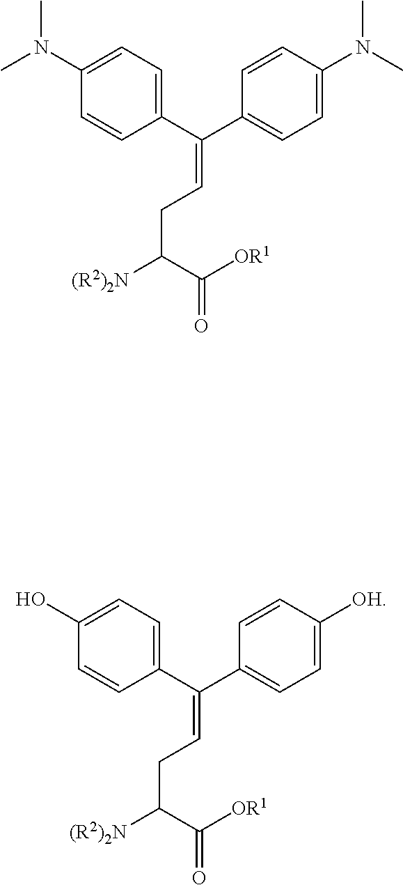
C(C([OR1])=O)([(R2)2N])CC=C(C1=CC=C(N(C)C)C=C1)C1=CC=C(N(C)C)C=C1.C(C([OR1])=O)([(R2)2N])CC=C(C1=CC=C([OH])C=C1)C1=CC=C(O)C=C1
